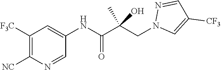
C1=C(NC(C(CN2C=C([CF3])C=N2)(C)O)=O)C=NC([NC])=C1[F3C]
